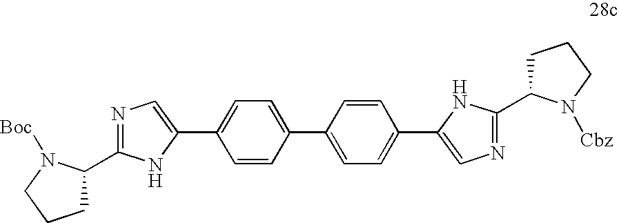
C1=CC(C2=CC=C(C3=CN=C(C4CCCN4[Cbz])N3)C=C2)=CC=C1C1=CN=C(C2CCCN2[Boc])N1
